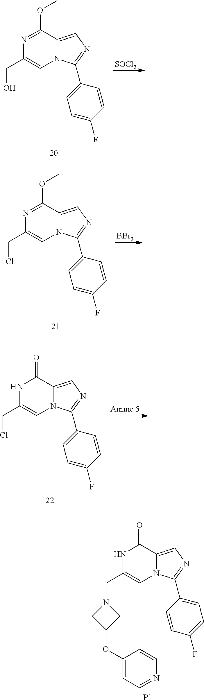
[SOCl2].N1=C(OC)C2=CN=C(C3=CC=C(F)C=C3)N2C=C1CO.[BBr3].N1=C(OC)C2=CN=C(C3=CC=C(F)C=C3)N2C=C1CCl.N1C(CN2CC(OC3=CC=NC=C3)C2)=CN2C(=CN=C2C2=CC=C(F)C=C2)C1=O.[P1].N1C(CCl)=CN2C(=CN=C2C2=CC=C(F)C=C2)C1=O
